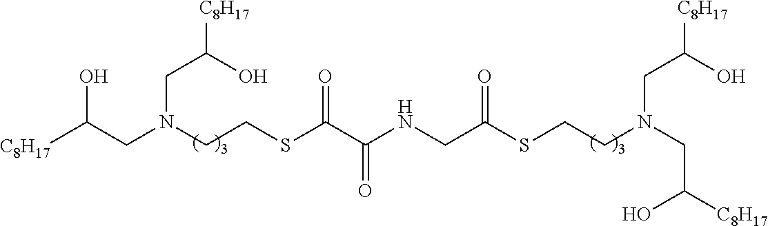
C(CN(CC(O)[C8H17])CCSC(=O)CNC(C(=O)SCCN(CC(O)[C8H17])CC(O)[C8H17])=O)(O)[C8H17]
